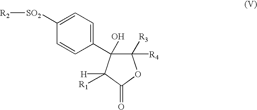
C1=C([SO2][R2])C=CC(C2(O)C([R3])([R4])OC(=O)C2([H])[R1])=C1
